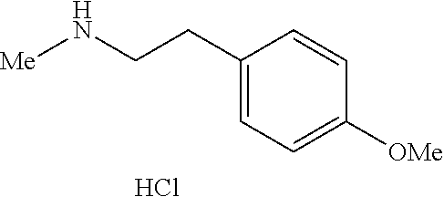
C1=C(CCN[Me])C=CC([OMe])=C1.Cl
